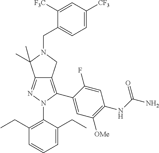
C1(CC)=C(N2C(C3=CC([OMe])=C(NC(N)=O)C=C3F)=C3C(=N2)C(C)(C)N(CC2=CC=C([CF3])C=C2[F3C])C3)C(CC)=CC=C1
